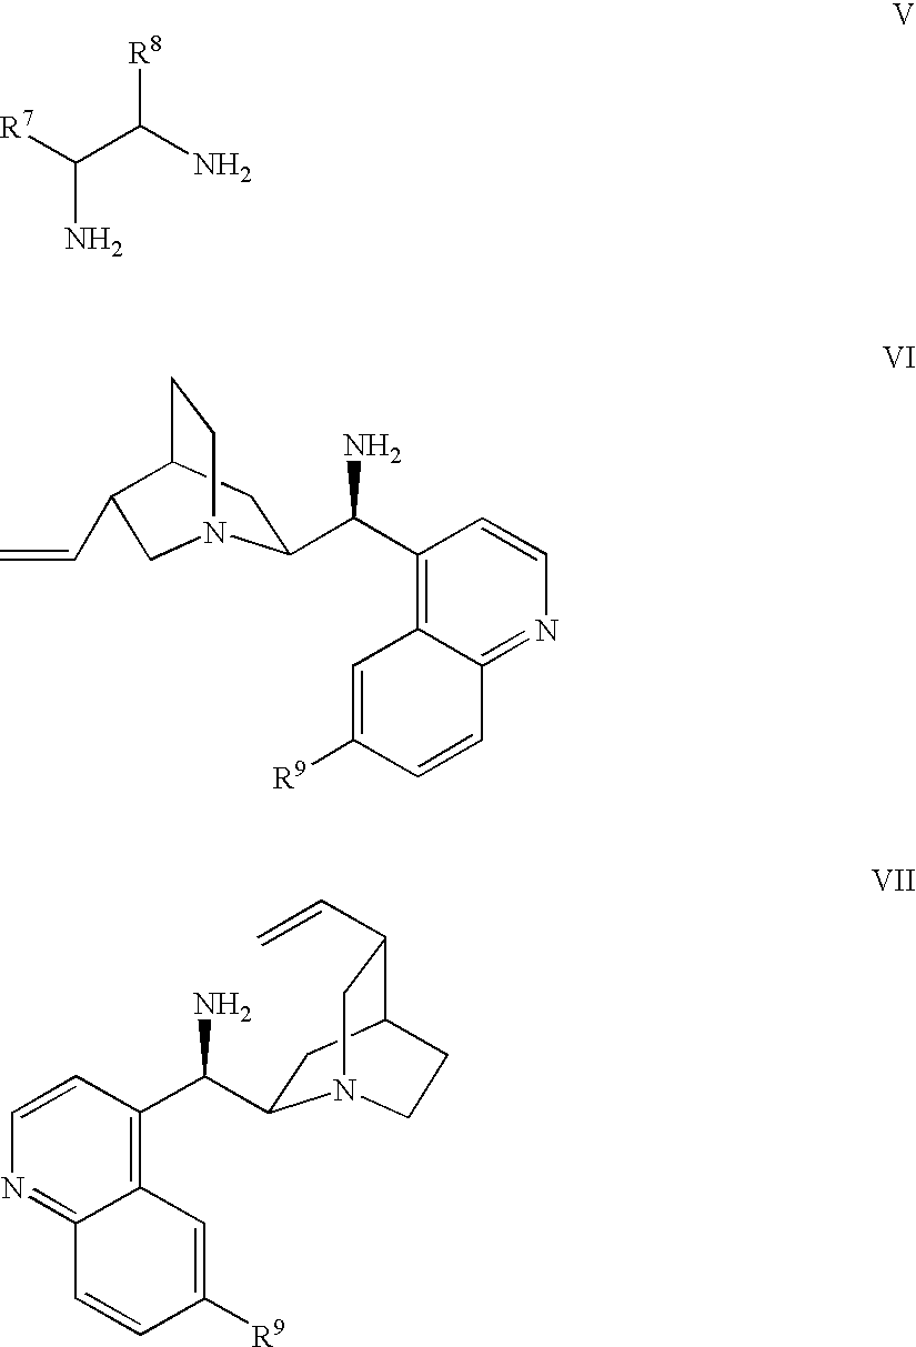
NC([R7])C(N)[R8].C1=C([R9])C=CC2=NC=CC(C(N)C3CC4CCN3CC4C=C)=C12.C1=C([R9])C=CC2=NC=CC(C(N)C3CC4C(C=C)CN3CC4)=C12
